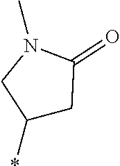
C1(*)CC(=O)N(C)C1
